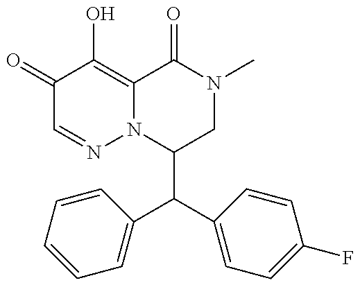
C1(C(C2=CC=C(F)C=C2)C2=CC=CC=C2)CN(C)C(=O)C2=C(O)C(=O)C=NN12
